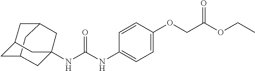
N(C(NC1=CC=C(OCC(OCC)=O)C=C1)=O)C12CC3CC(CC(C1)C3)C2
